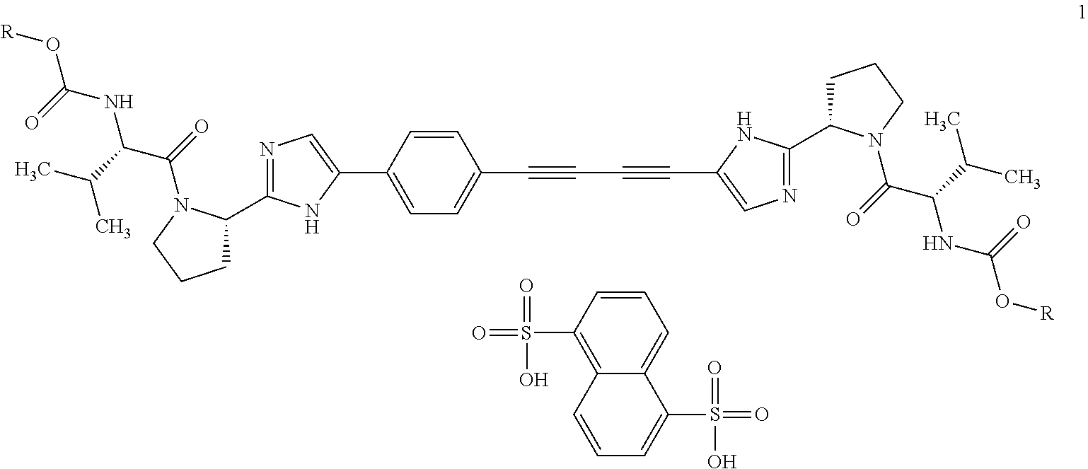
N1=C(C2CCCN2C(=O)C(C(C)C)NC(O[R])=O)NC(C2=CC=C(C#CC#CC3=CN=C(C4CCCN4C(=O)C(C(C)C)NC(O[R])=O)N3)C=C2)=C1.C1=CC(S(=O)(=O)O)=C2C(=C1)C(S(=O)(=O)O)=CC=C2
